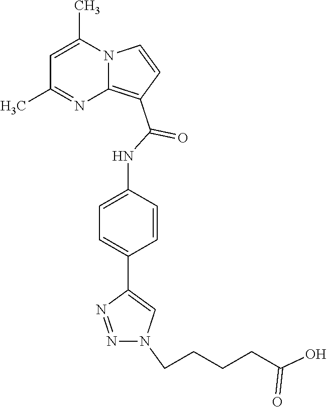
C1=C(C)N2C(=C(C(NC3=CC=C(C4=CN(CCCCC(O)=O)N=N4)C=C3)=O)C=C2)N=C1C
